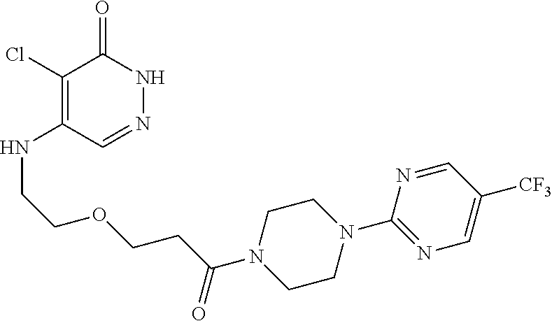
C1(Cl)=C(NCCOCCC(N2CCN(C3=NC=C([CF3])C=N3)CC2)=O)C=NNC1=O
